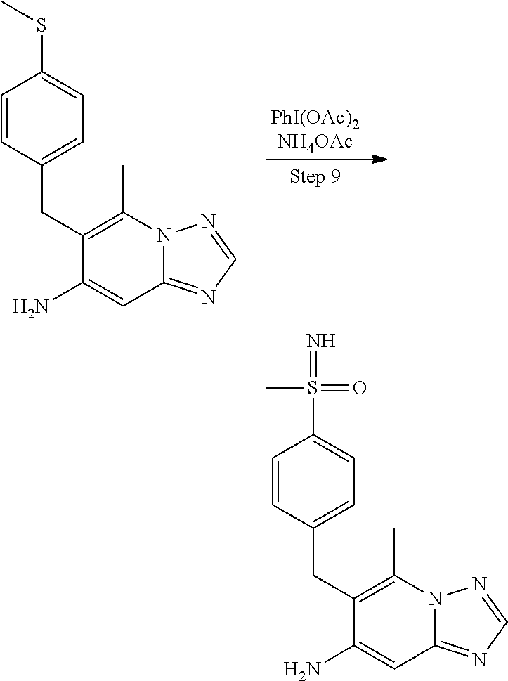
C1(CC2=CC=C(SC)C=C2)=C(C)N2C(=NC=N2)C=C1N.C1(CC2=CC=C(S(=N)(=O)C)C=C2)=C(C)N2C(=NC=N2)C=C1N
